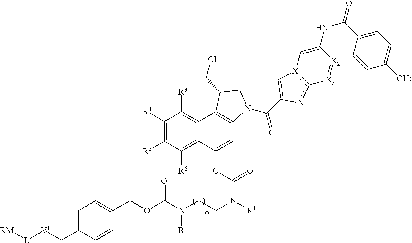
C1([R4])=C([R5])C([R6])=C2C(=C1[R3])C1=C(C=C2OC(N([R1])CCN(C(OCC2=CC=C(C[V1][L][RM])C=C2)=O)[R])=O)N(C(C2=C[X1]3c(n2)[X3]=[X2]C(NC(=O)C2=CC=C([OH])C=C2)=C3)=O)CC1CCl
